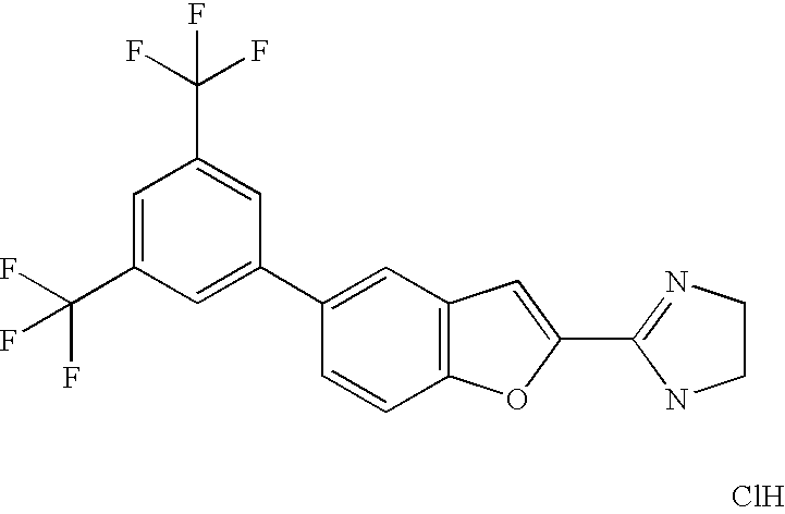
C1(C2=NCCN2)=CC2=C(O1)C=CC(C1=CC(C(F)(F)F)=CC(C(F)(F)F)=C1)=C2.Cl
